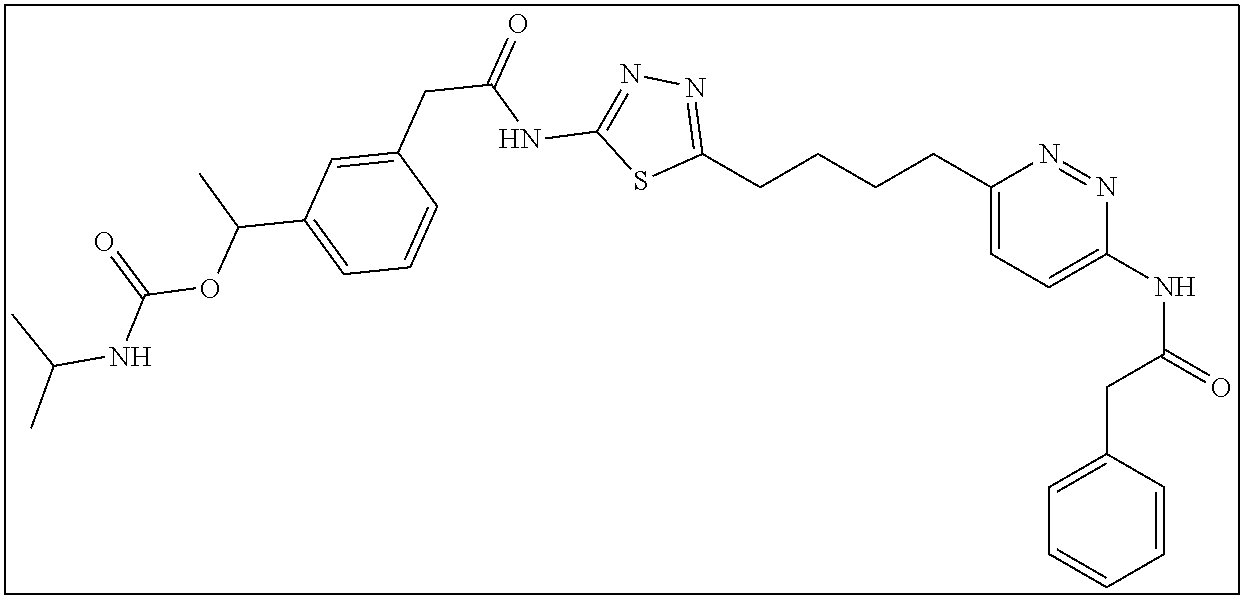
C1(CCCCC2=NN=C(NC(=O)CC3=CC(C(C)OC(NC(C)C)=O)=CC=C3)S2)=CC=C(NC(=O)CC2=CC=CC=C2)N=N1
